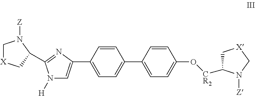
C1(C2=CN([H])C(C3C[X]CN3[Z])=N2)=CC=C(C2=CC=C(O[CR2]C3C[X]CN3[Z])C=C2)C=C1
